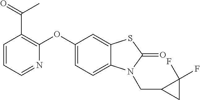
O(C1=C(C(=O)C)C=CC=N1)C1=CC=C2C(=C1)SC(=O)N2CC1CC1(F)F
